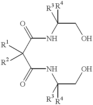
[R1]C(C(NC(CO)([R4])[R3])=O)(C(NC(CO)([R4])[R3])=O)[R2]
